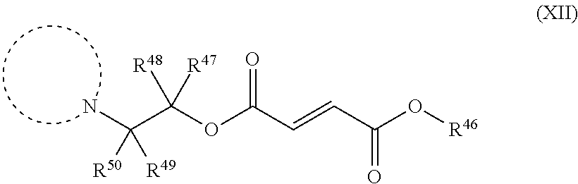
C(C(OC(C=CC(O[R46])=O)=O)([R48])[R47])(N)([R50])[R49]
